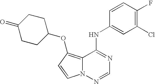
C12=C(OC3CCC(=O)CC3)C=CN1N=CN=C2NC1=CC(Cl)=C(F)C=C1
